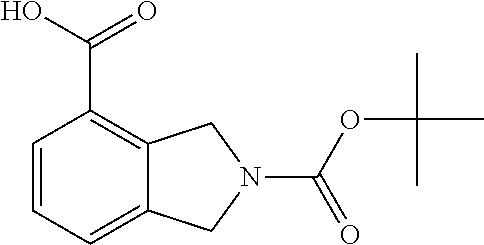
C1=CC=C2C(=C1C(=O)O)CN(C(OC(C)(C)C)=O)C2
